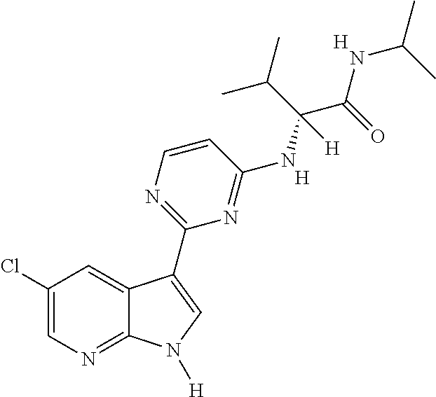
C1(Cl)=CN=C2C(=C1)C(C1=NC=CC(NC(C(=O)NC(C)C)(C(C)C)[H])=N1)=CN2[H].[H].[H]
